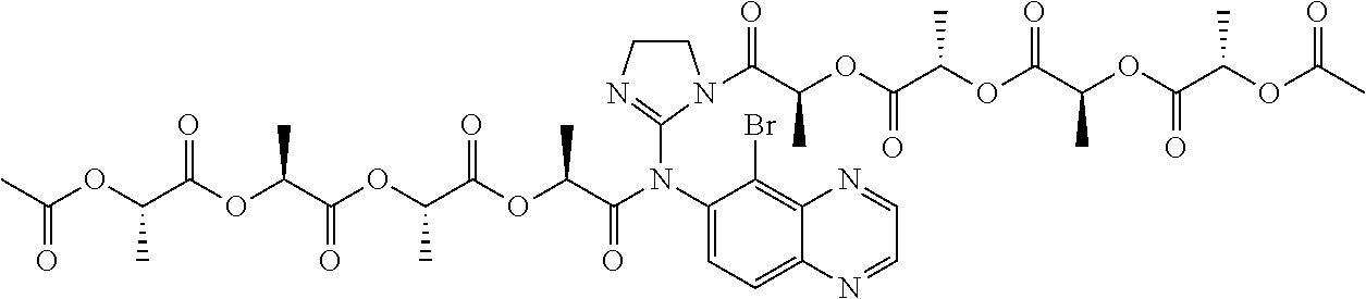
C1CN(C(C(OC(C(OC(C(OC(C(OC(C)=O)C)=O)C)=O)C)=O)C)=O)C(N(C2=CC=C3C(=C2Br)N=CC=N3)C(C(OC(C(OC(C(OC(C(OC(C)=O)C)=O)C)=O)C)=O)C)=O)=N1
